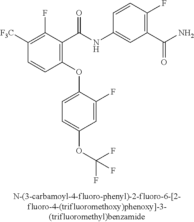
C1([F3C])=C(F)C(C(NC2=CC(C(N)=O)=C(F)C=C2)=O)=C(OC2=CC=C(OC(F)(F)F)C=C2F)C=C1
